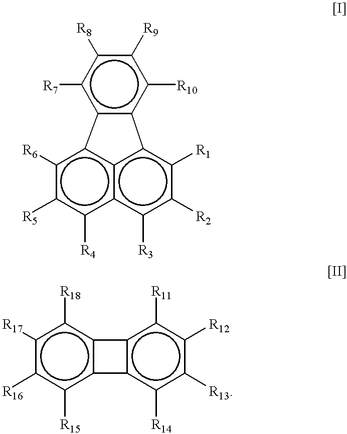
c1([R6])c([R5])c([R4])c2c3c1-c1c(c([R10])c([R9])c([R8])c1[R7])-c3c([R1])c([R2])c2[R3].c1([R17])c([R16])c([R15])c2c(c1[R18])-c1c-2c([R14])c([R13])c([R12])c1[R11]
